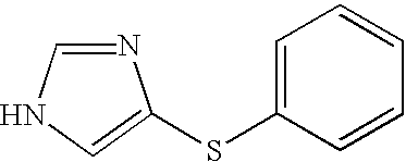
N1=CNC=C1SC1=CC=CC=C1
